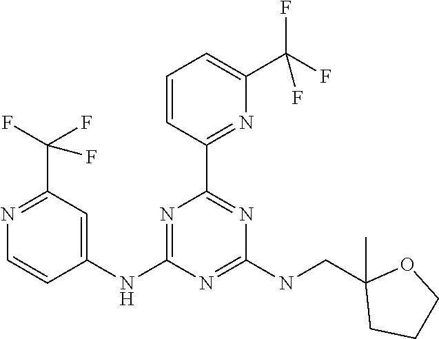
N1=C(C(F)(F)F)C=C(NC2=NC(C3=NC(C(F)(F)F)=CC=C3)=NC(NCC3(C)CCCO3)=N2)C=C1
